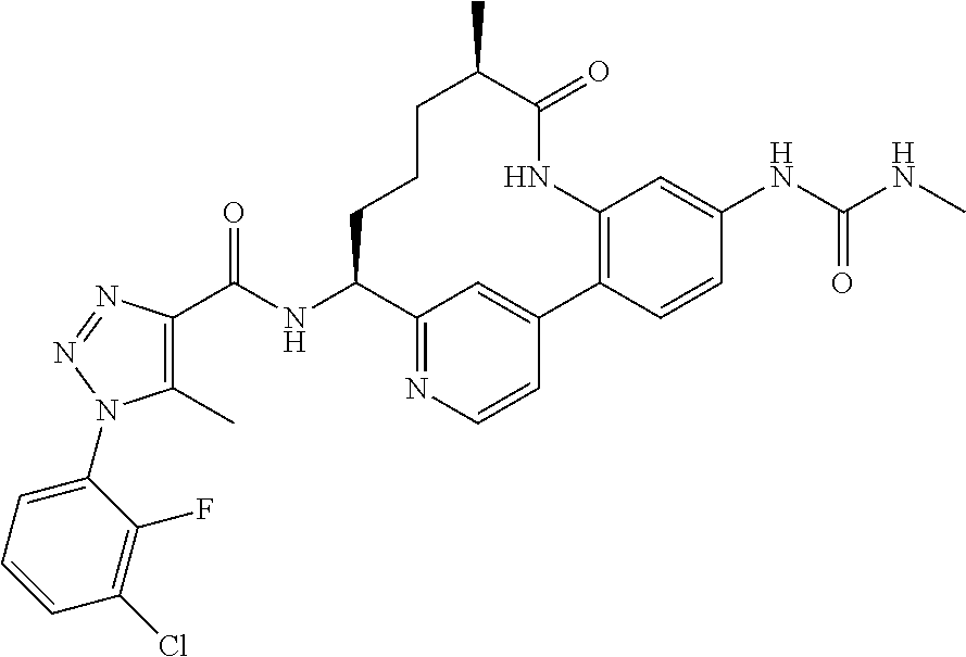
C1(C)=C(C(NC2C3=NC=CC(=C3)C3=C(NC(=O)C(C)CCC2)C=C(NC(NC)=O)C=C3)=O)N=NN1C1=CC=CC(Cl)=C1F
